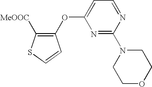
C1=C(OC2=C([MeOOC])SC=C2)N=C(N2CCOCC2)N=C1
